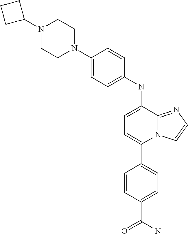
C1(C2=CC=C(NC3=CC=C(N4CCN(C5CCC5)CC4)C=C3)C3=NC=CN23)=CC=C(C(N)=O)C=C1
